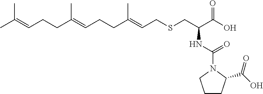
CC(=CCCC(=CCCC(=CCSCC(C(O)=O)NC(N1CCCC1C(O)=O)=O)C)C)C
